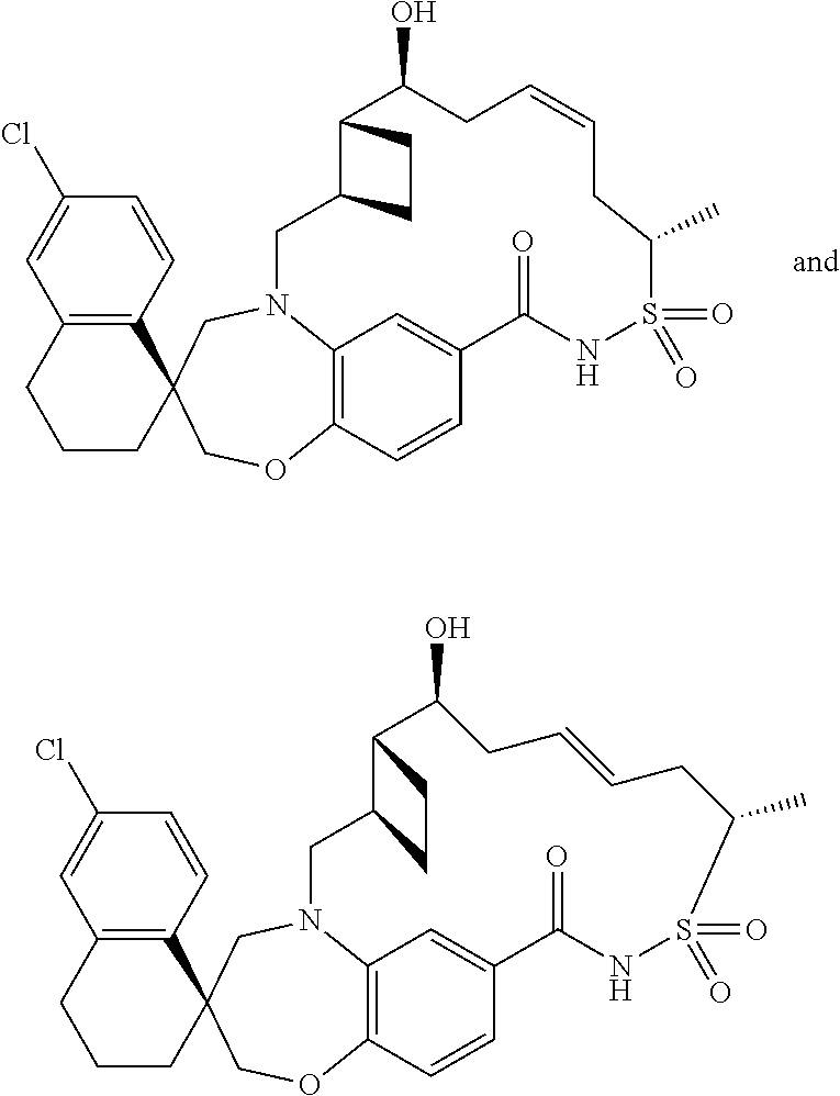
C12=C(C=CC(Cl)=C1)C1(CCC2)COC2=C3N(C1)CC1C(C(O)CC=CCC(C)S(=O)(=O)NC(=O)C(=C3)C=C2)CC1.C12=C(C=CC(Cl)=C1)C1(CCC2)COC2=C3N(C1)CC1C(C(O)CC=CCC(C)S(=O)(=O)NC(=O)C(=C3)C=C2)CC1
